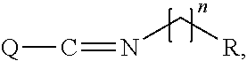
[Q]C=NC[R]
